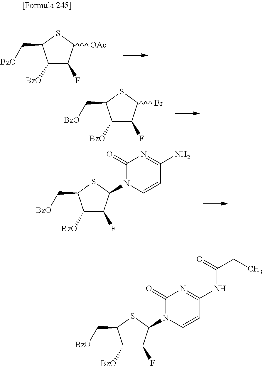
C1([BzO])C(F)C([OAc])SC1C[BzO].C1([BzO])C(F)C(Br)SC1C[BzO].C1([BzO])C(F)C(N2C=CC(N)=NC2=O)SC1C[BzO].C1([BzO])C(F)C(N2C=CC(NC(CC)=O)=NC2=O)SC1C[BzO]
